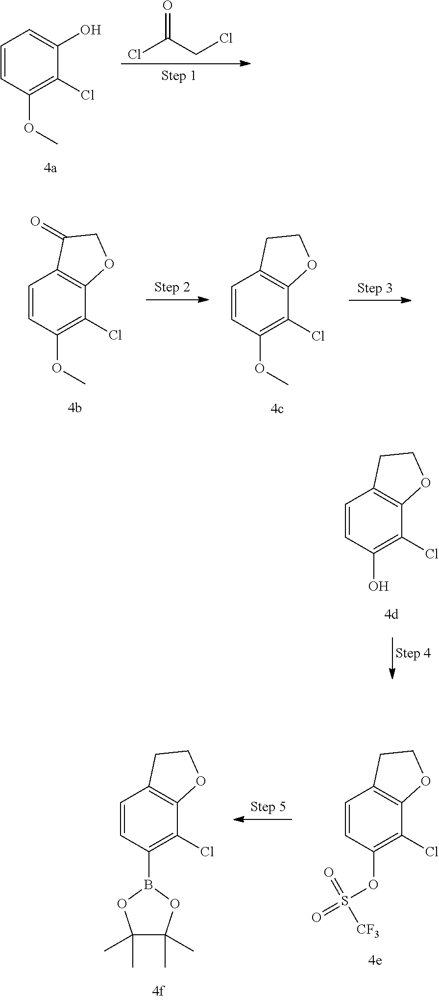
C1=CC(O)=C(Cl)C2=C1CCO2.C1=CC(OC)=C(Cl)C2=C1C(=O)CO2.C1=CC(OC)=C(Cl)C2=C1CCO2.C1=CC(OS(=O)(=O)[CF3])=C(Cl)C2=C1CCO2.C1=CC(B2OC(C)(C)C(C)(C)O2)=C(Cl)C2=C1CCO2.C1=CC(OC)=C(Cl)C(O)=C1.ClC(CCl)=O
